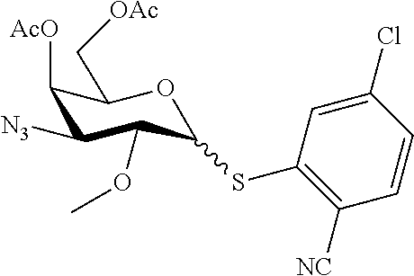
C1([AcO])C([N3])C(OC)C(SC2=C([NC])C=CC(Cl)=C2)OC1C[OAc]
